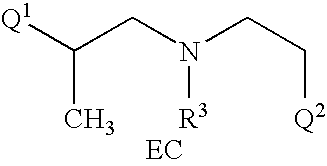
[Q1]C(CN(CC[Q2])[R3])C.[EC]
